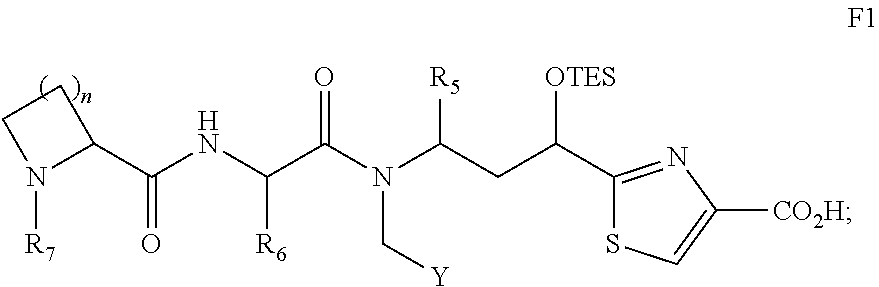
C1(C(NC(C(N(C(CC(C2=NC([CO2H])=CS2)[OTES])[R5])C[Y])=O)[R6])=O)CCN1[R7]
